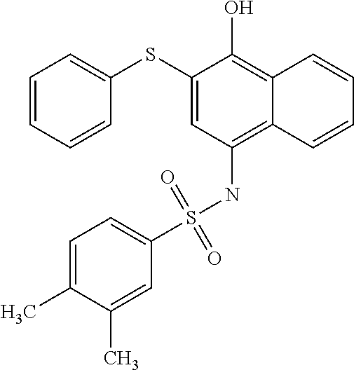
C1=CC=CC(SC2=CC(NS(C3=CC=C(C)C(C)=C3)(=O)=O)=C3C(=C2O)C=CC=C3)=C1
